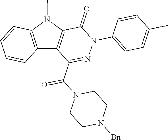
C1(=O)C2=C(C(C(N3CCN([Bn])CC3)=O)=NN1C1=CC=C(C)C=C1)C1=C(N2C)C=CC=C1
